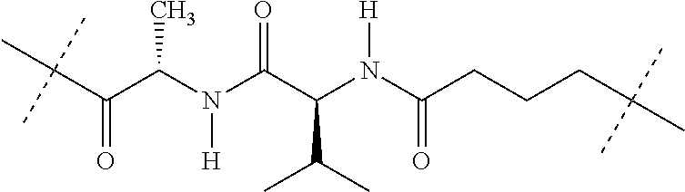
C(C(C(N(C(C(N(C(CCCC(C)(C)C)=O)[H])C(C)C)=O)[H])C)=O)(C)(C)C
